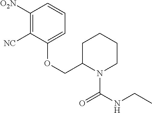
C1([O2N])=C([NC])C(OCC2N(C(=O)NCC)CCCC2)=CC=C1
